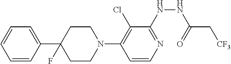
C1=CC(C2(F)CCN(C3=C(Cl)C(NNC(C[CF3])=O)=NC=C3)CC2)=CC=C1
